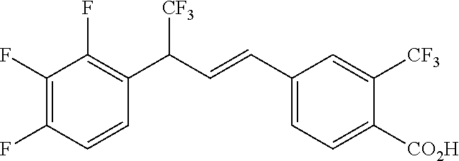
C1(F)=C(F)C=CC(C([CF3])C=CC2=CC=C([CO2H])C([CF3])=C2)=C1F
